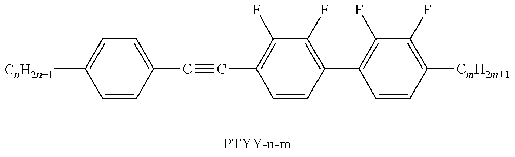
C1=CC(C#CC2=C(F)C(F)=C(C3=C(F)C(F)=C([CmH2m+1])C=C3)C=C2)=CC=C1[CnH2n+1]
